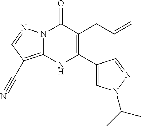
N12C(=C(C#N)C=N1)NC(C1=CN(C(C)C)N=C1)=C(CC=C)C2=O
